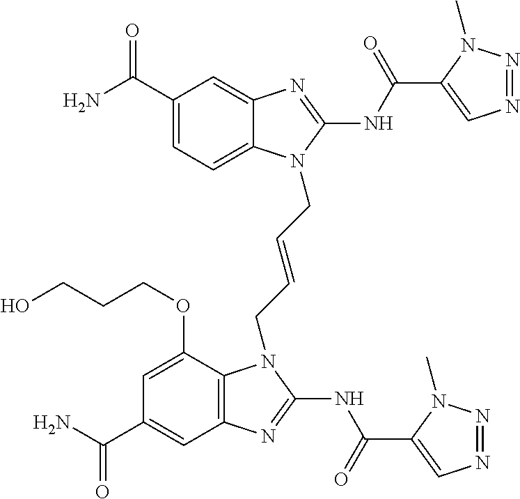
C1(C(N)=O)=CC=C2C(=C1)N=C(NC(=O)C1=CN=NN1C)N2CC=CCN1C2=C(C=C(C(N)=O)C=C2OCCCO)N=C1NC(=O)C1=CN=NN1C
